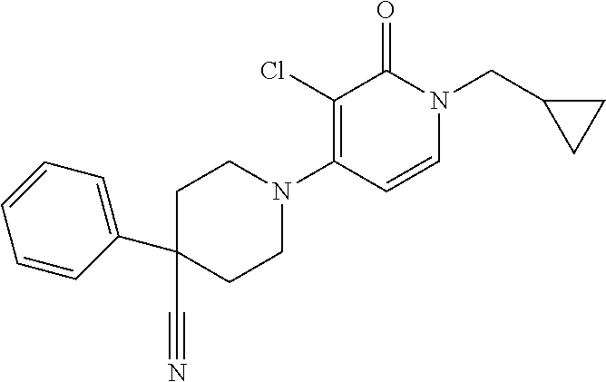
C1C(C#N)(C2=CC=CC=C2)CCN(C2=C(Cl)C(=O)N(CC3CC3)C=C2)C1
